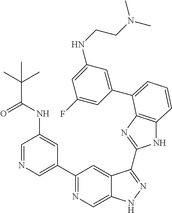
C1=NC=C(C2=NC=C3C(=C2)C(C2=NC4=C(N2)C=CC=C4C2=CC(NCCN(C)C)=CC(F)=C2)=NN3)C=C1NC(C(C)(C)C)=O
